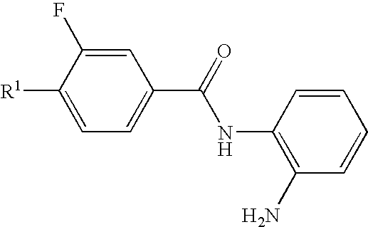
C1=C(F)C([R1])=CC=C1C(=O)NC1=C(N)C=CC=C1
